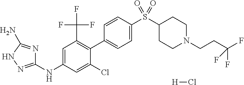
C1=CC(S(C2CCN(CCC(F)(F)F)CC2)(=O)=O)=CC=C1C1=C(C(F)(F)F)C=C(NC2=NNC(N)=N2)C=C1Cl.[H]Cl
